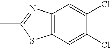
C12=C(C=C(Cl)C(Cl)=C1)SC(C)=N2
